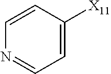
C1=CC([X11])=CC=N1
